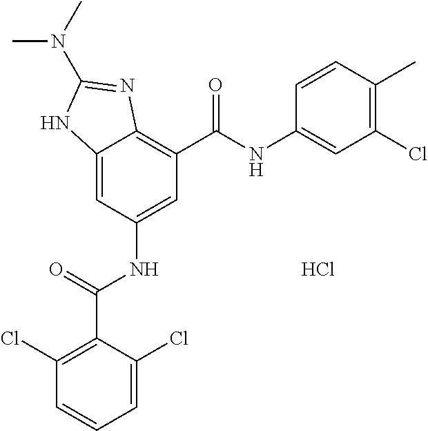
C12=CC(NC(C3=C(Cl)C=CC=C3Cl)=O)=CC(C(NC3=CC(Cl)=C(C)C=C3)=O)=C1N=C(N(C)C)N2.Cl
